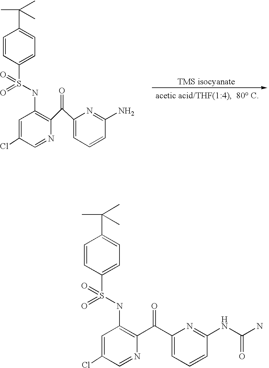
C1=CC(S(NC2=C(C(C3=CC=CC(N)=N3)=O)N=CC(Cl)=C2)(=O)=O)=CC=C1C(C)(C)C.C1=CC(S(NC2=C(C(C3=CC=CC(NC(N)=O)=N3)=O)N=CC(Cl)=C2)(=O)=O)=CC=C1C(C)(C)C
